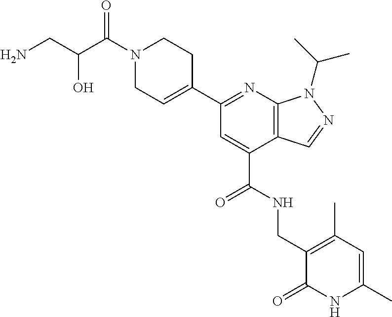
N1=C(C2=CCN(C(=O)C(O)CN)CC2)C=C(C(NCC2=C(C)C=C(C)NC2=O)=O)C2=C1N(C(C)C)N=C2
